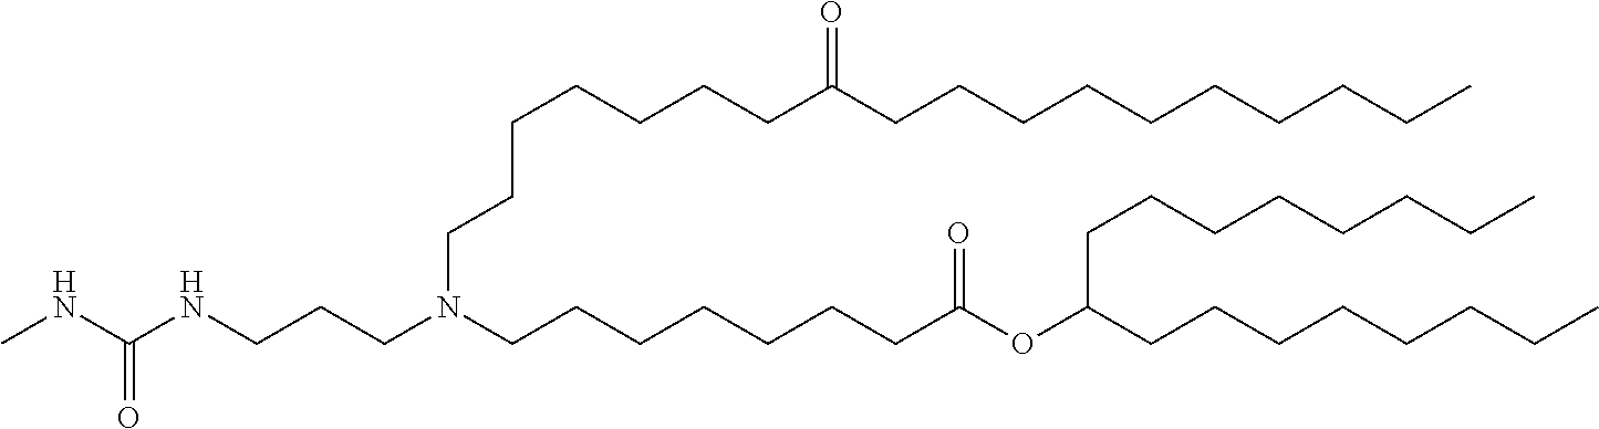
C(CCC)CCCCCCC(CCCCCCCN(CCCCCCCC(OC(CCCCCCCC)CCCCCCCC)=O)CCCNC(NC)=O)=O
